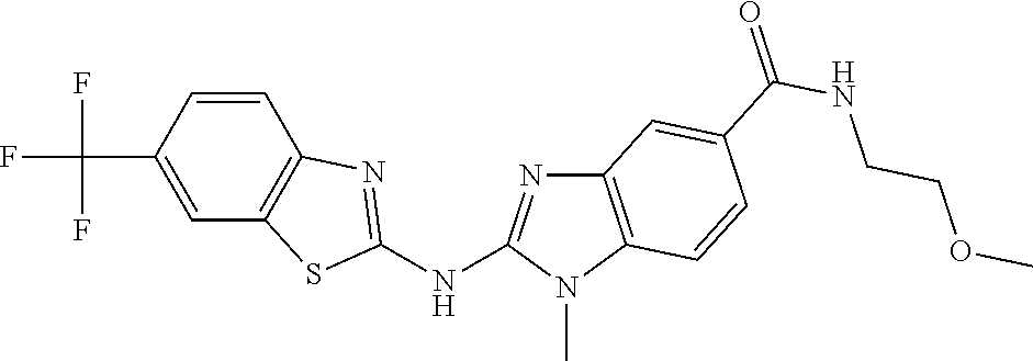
C1(C(F)(F)F)=CC2=C(C=C1)N=C(NC1=NC3=C(N1C)C=CC(C(NCCOC)=O)=C3)S2
